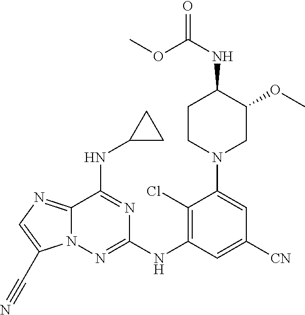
COC(NC1CCN(C2=CC([CN])=CC(NC3=NN4C(=NC=C4C#N)C(NC4CC4)=N3)=C2Cl)CC1OC)=O
